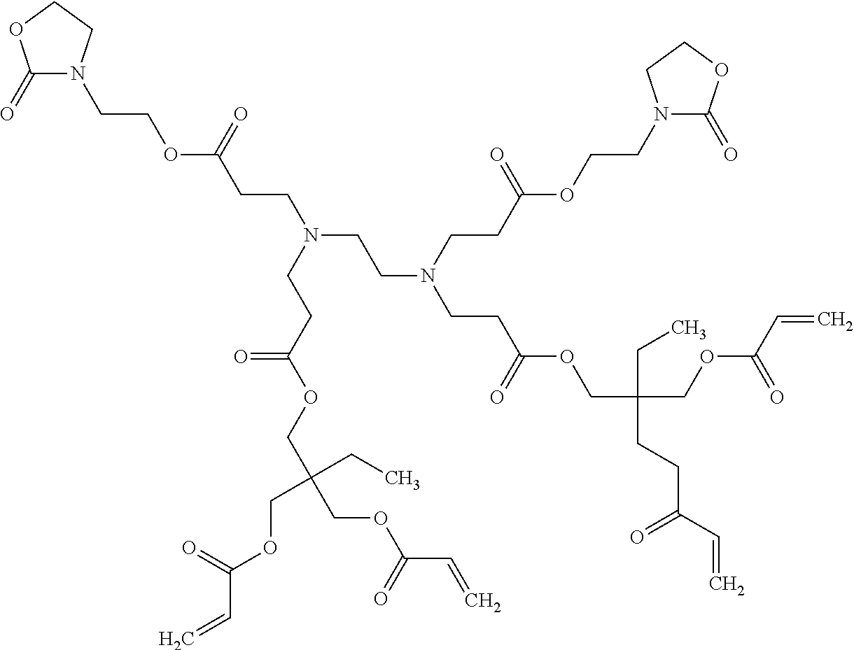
N(CCN(CCC(OCC(COC(C=C)=O)(CC)CCC(C=C)=O)=O)CCC(OCCN1C(=O)OCC1)=O)(CCC(OCCN1C(=O)OCC1)=O)CCC(OCC(COC(C=C)=O)(CC)COC(C=C)=O)=O
